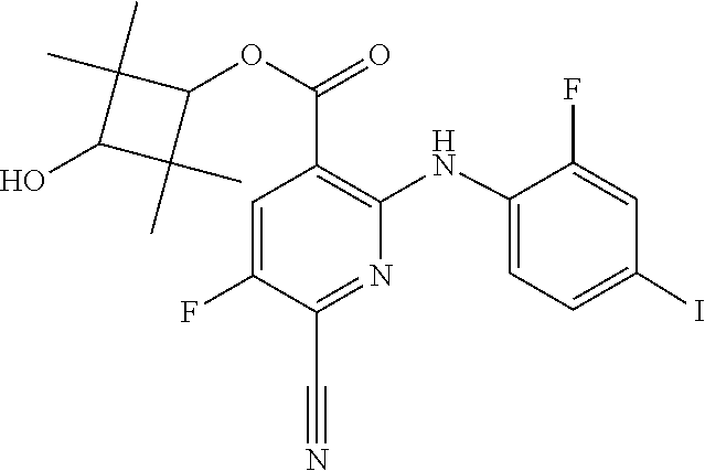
C1(NC2=C(C(OC3C(C)(C)C(O)C3(C)C)=O)C=C(F)C(C#N)=N2)=CC=C(I)C=C1F
